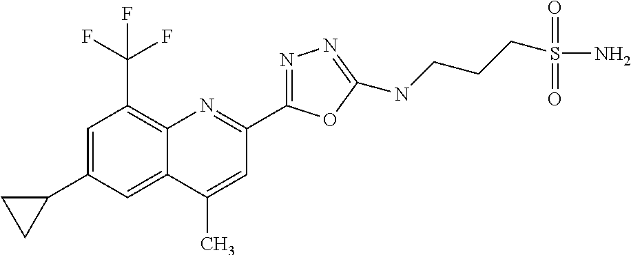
C1(C)=CC(C2=NN=C(NCCCS(N)(=O)=O)O2)=NC2=C(C(F)(F)F)C=C(C3CC3)C=C12
